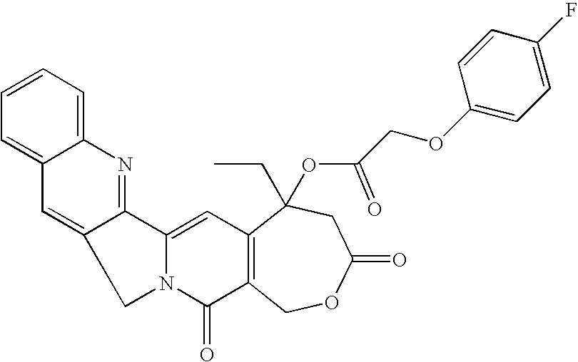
C12=CC=CC=C1C=C1C(=N2)C2=CC3=C(C(=O)N2C1)COC(=O)CC3(CC)OC(COC1=CC=C(F)C=C1)=O
